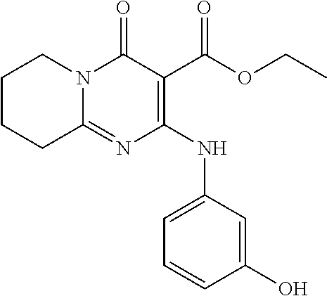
N(C1=C(C(OCC)=O)C(=O)N2C(=N1)CCCC2)C1=CC=CC(O)=C1
